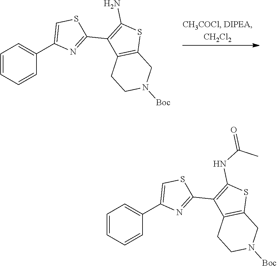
C1=CC=CC(C2=CSC(C3=C(N)SC4=C3CCN([Boc])C4)=N2)=C1.C1=CC=CC(C2=CSC(C3=C(NC(=O)C)SC4=C3CCN([Boc])C4)=N2)=C1
